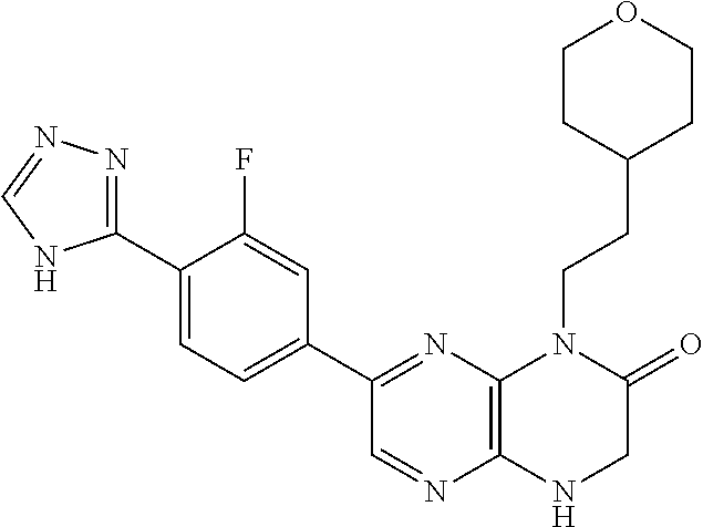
C1(C2=NC3=C(N=C2)NCC(=O)N3CCC2CCOCC2)=CC=C(C2=NN=CN2)C(F)=C1
